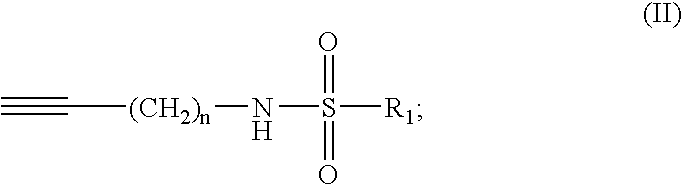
C#C[(CH2)n]NS(=O)(=O)[R1]
